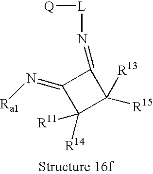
C1([R14])([R11])C([R15])([R13])C(=N[L][Q])C1=N[Ra1]
